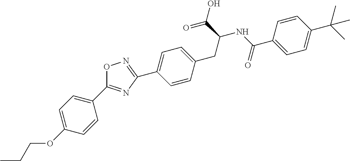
C1(C2=NC(C3=CC=C(CC(C(=O)O)NC(C4=CC=C(C(C)(C)C)C=C4)=O)C=C3)=NO2)=CC=C(OCCC)C=C1
